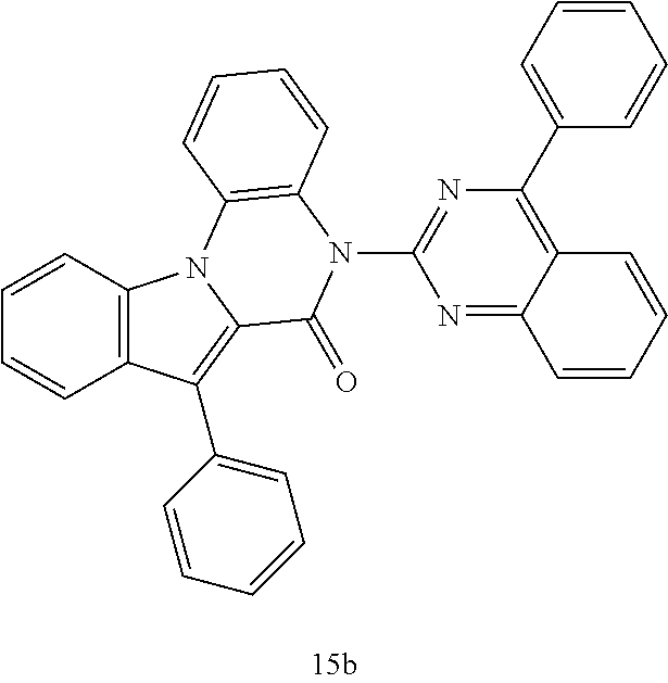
C1=CC2=C(C=C1)C(C1=CC=CC=C1)=C1N2C2=C(N(C3=NC(C4=CC=CC=C4)=C4C(=N3)C=CC=C4)C1=O)C=CC=C2
